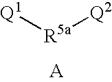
[R5a]([Q2])[Q1]
